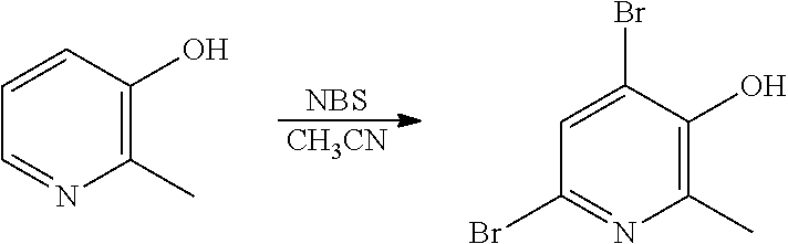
[NBS].[CH3CN].C1(C)=C(O)C=CC=N1.C1(C)=C(O)C(Br)=CC(Br)=N1
